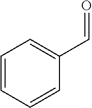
C1=CC=CC(C=O)=C1
